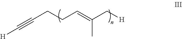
C(C)(=CCCC#C[H])C[H]
